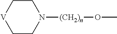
C1CN([(CH2)n]OC)CC[V]1
